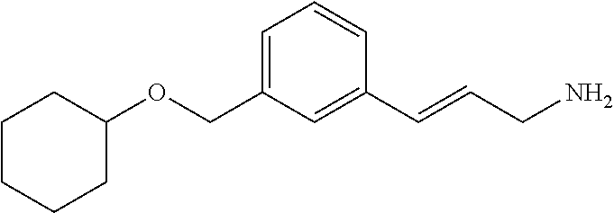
C1CCCC(OCC2=CC=CC(C=CCN)=C2)C1
